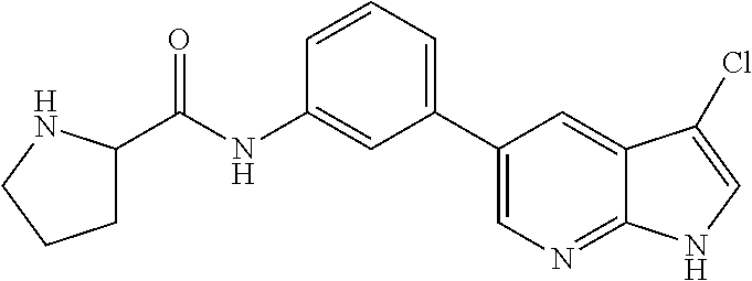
N(C1=CC(C2=CN=C3C(=C2)C(Cl)=CN3)=CC=C1)C(C1CCCN1)=O
